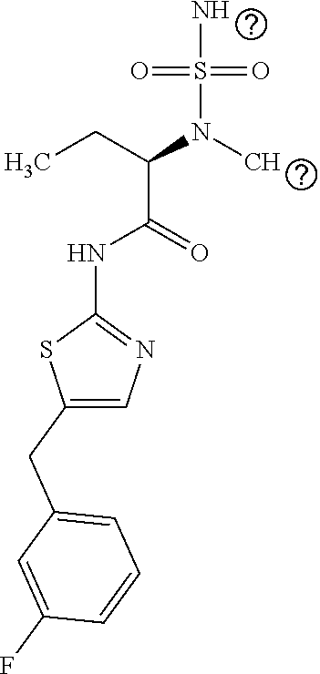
CCC(N(C)S(N)(=O)=O)C(=O)NC1=NC=C(CC2=CC=CC(F)=C2)S1
